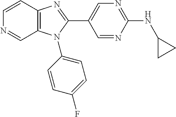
C12=C(C=CN=C1)N=C(C1=CN=C(NC3CC3)N=C1)N2C1=CC=C(F)C=C1
